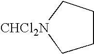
[CHCl2N]1CCCC1
